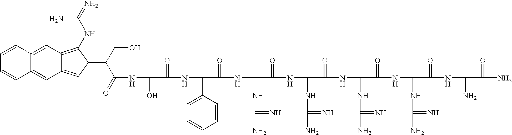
OC(C(=O)NC(C1=CC=CC=C1)C(=O)NC(NC(N)=N)C(=O)NC(NC(N)=N)C(=O)NC(NC(N)=N)C(=O)NC(NC(N)=N)C(=O)NC(N)C(=O)N)NC(C(CO)C1C(NC(=N)N)=C2C(=C1)C=C1C(=C2)C=CC=C1)=O
